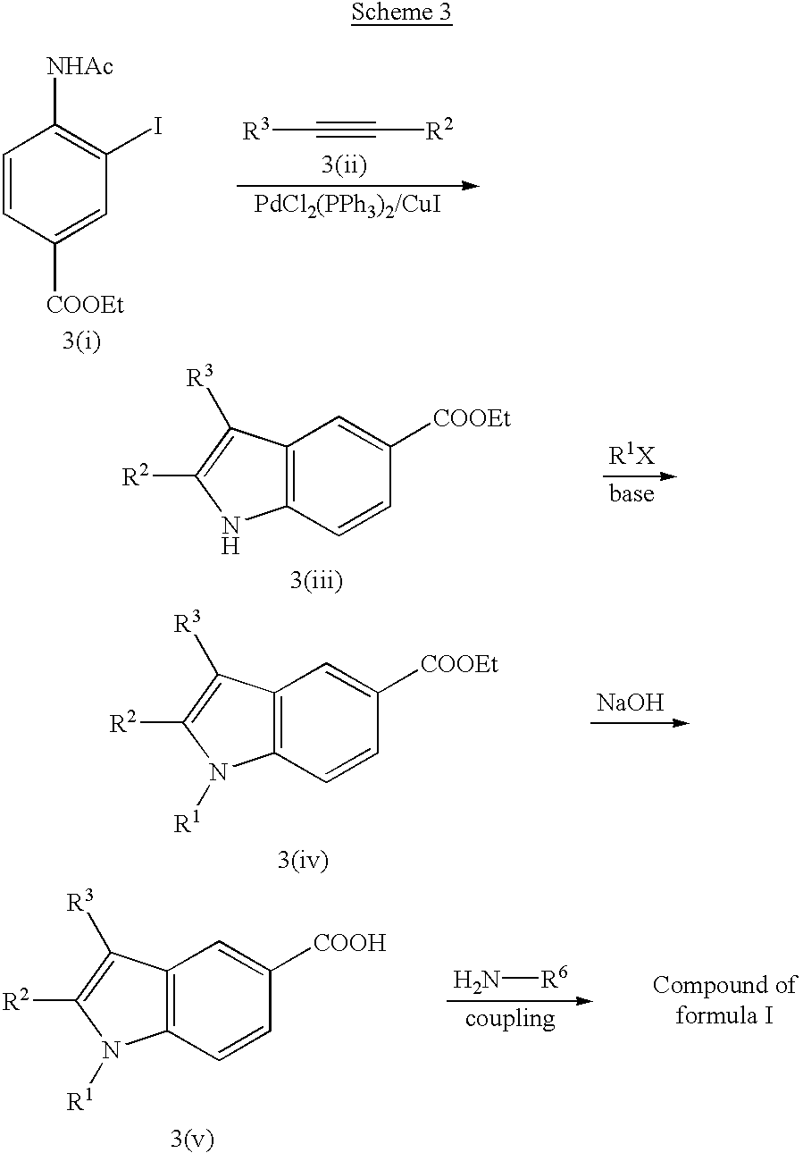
C1=CC([COOEt])=CC(I)=C1[NHAc].[R3]C#C[R2].C12=C(C=CC([COOEt])=C1)NC([R2])=C2[R3].C12=C(C=CC([COOEt])=C1)N([R1])C([R2])=C2[R3].[NaOH].C12=C(C=CC([COOH])=C1)N([R1])C([R2])=C2[R3].N[R6]
